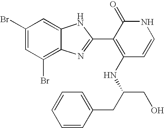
C1(Br)=C2C(=CC(Br)=C1)NC(C1=C(NC(CO)CC3=CC=CC=C3)C=CNC1=O)=N2
